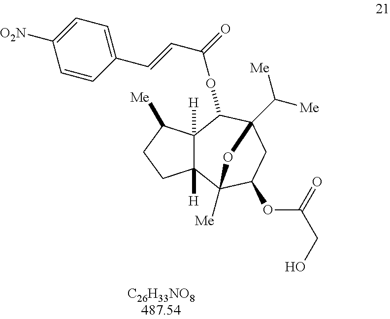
C12([H])C([H])(C3([Me])C(OC(CO)=O)CC(C([Me])[Me])(C1OC(C=CC1=CC=C([O2N])C=C1)=O)O3)CCC2[Me]
